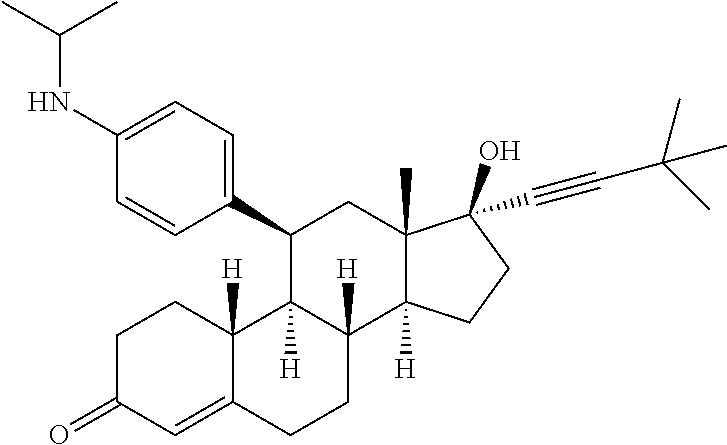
[H]C12C([H])(C(C3=CC=C(NC(C)C)C=C3)CC3(C)C(O)(C#CC(C)(C)C)CCC31[H])C1([H])C(=CC(=O)CC1)CC2
